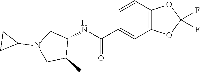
C1(NC(C2=CC3=C(C=C2)OC(F)(F)O3)=O)CN(C2CC2)CC1C
